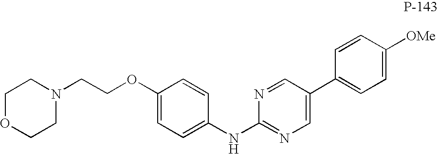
C1=CC([OMe])=CC=C1C1=CN=C(NC2=CC=C(OCCN3CCOCC3)C=C2)N=C1
